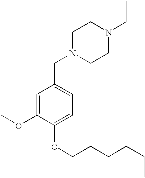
N1(CC2=CC=C(OCCCCCC)C(OC)=C2)CCN(CC)CC1
